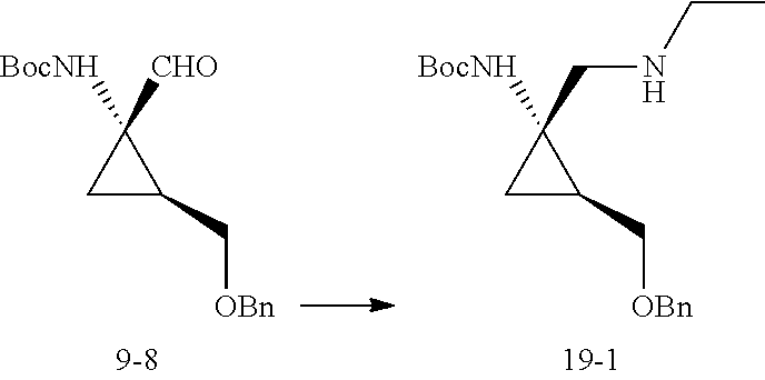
C1C(C[OBn])C1([CHO])[BocNH].C1C(C[OBn])C1(CNCC)[BocNH]
